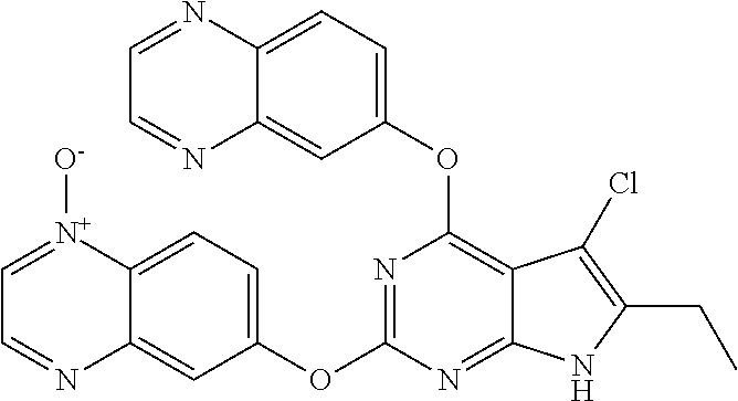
N1=C(OC2=CC=C3C(=C2)N=CC=[N+]3[O-])N=C2C(=C1OC1=CC=C3C(=C1)N=CC=N3)C(Cl)=C(CC)N2
